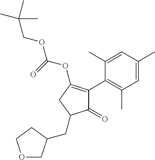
C1(=O)C(C2=C(C)C=C(C)C=C2C)=C(OC(=O)OCC(C)(C)C)CC1CC1COCC1
